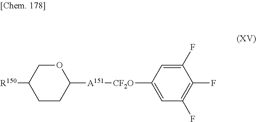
C1CC([A151][CF2O]C2=CC(F)=C(F)C(F)=C2)OCC1[R150]
